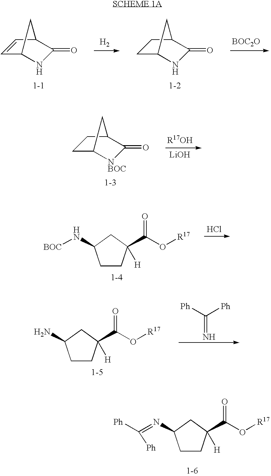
[BOC2O].C1C2NC(=O)C(C1)C2.[H2].C1=CC2C(=O)NC1C2.[R17OH].C1C2[NBOC]C(=O)C(C1)C2.[LiOH].C1CC([H])(C(O[R17])=O)CC1N[BOC].Cl.C1CC([H])(C(O[R17])=O)CC1N.[Ph]C([Ph])=N.C1CC([H])(C(O[R17])=O)CC1N=C([Ph])[Ph]
